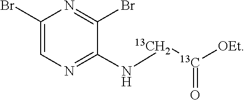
C1(Br)=CN=C(N[13CH2][13C]([OEt])=O)C(Br)=N1
